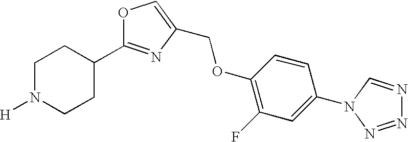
O1C(C2CCN([H])CC2)=NC(COC2=C(F)C=C(N3C=NN=N3)C=C2)=C1
